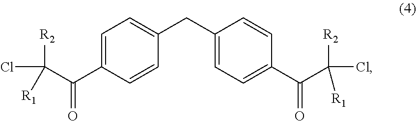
C(C1=CC=C(C(C(Cl)([R2])[R1])=O)C=C1)C1=CC=C(C(C(Cl)([R2])[R1])=O)C=C1
